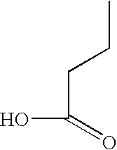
CCCC(=O)O
